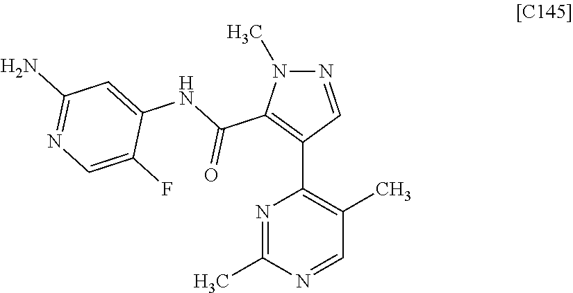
N1=C(C)N=CC(C)=C1C1=C(C(=O)NC2=CC(N)=NC=C2F)N(C)N=C1
